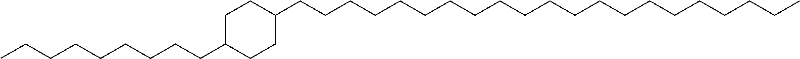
CCCCCCCCCC1CCC(CCCCCCCCCCCCCCCCCCCCC)CC1
